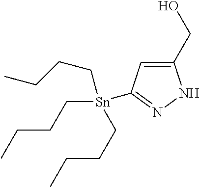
C1(CO)=CC([Sn](CCCC)(CCCC)CCCC)=NN1
